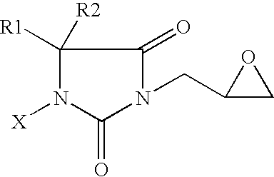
C1([R1])([R2])N([X])C(=O)N(CC2CO2)C1=O
